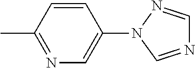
C1=CC(C)=NC=C1N1C=NC=N1
